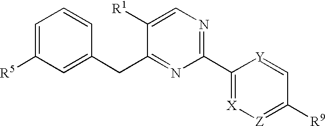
C1=C([R5])C=C(CC2=NC(C3=[X][Z]=C([R9])C=[Y]3)=NC=C2[R1])C=C1
